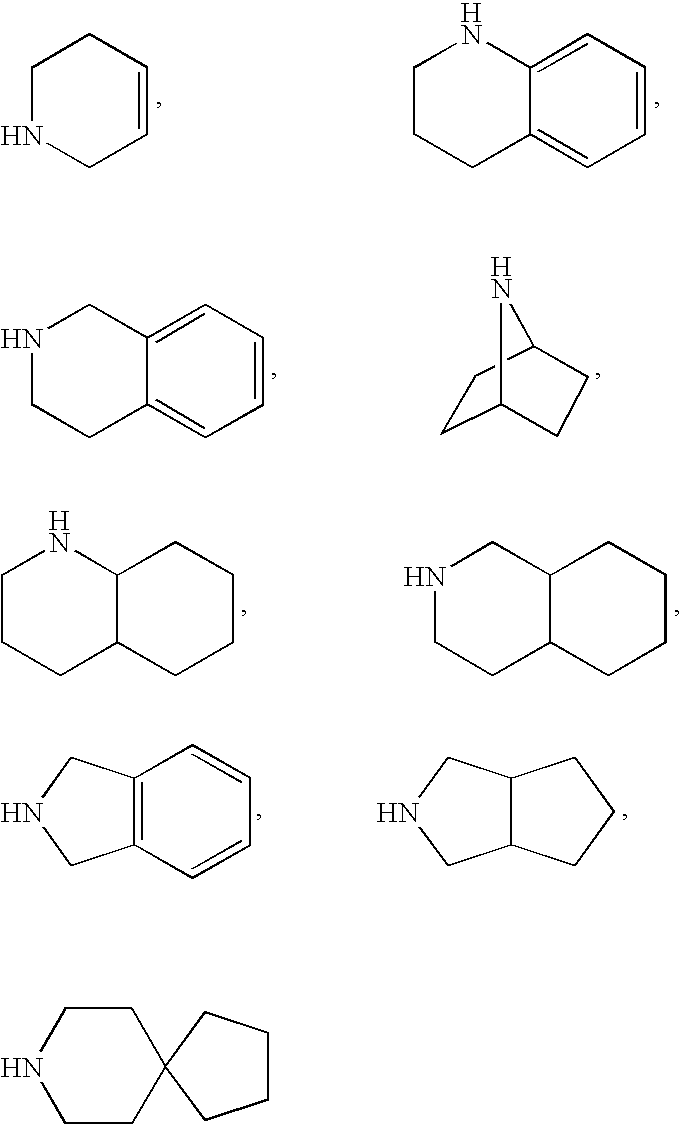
C1NCC=CC1.C12=CC=CC=C1CCCN2.C12=CC=CC=C1CCNC2.C12CCC(N1)CC2.C12C(CCCC1)CCCN2.C12C(CCCC1)CCNC2.C12=C(C=CC=C1)CNC2.C12C(CNC1)CCC2.C1CNCCC12CCCC2
